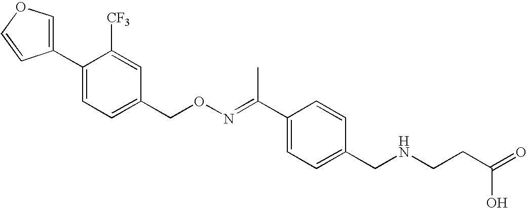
C1(C2=CC=C(CON=C(C3=CC=C(CNCCC(=O)O)C=C3)C)C=C2[CF3])=COC=C1
